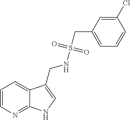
C1=CN=C2C(=C1)C(CNS(CC1=CC=CC(Cl)=C1)(=O)=O)=CN2
